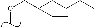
C(C(CCCC)CC)OC
